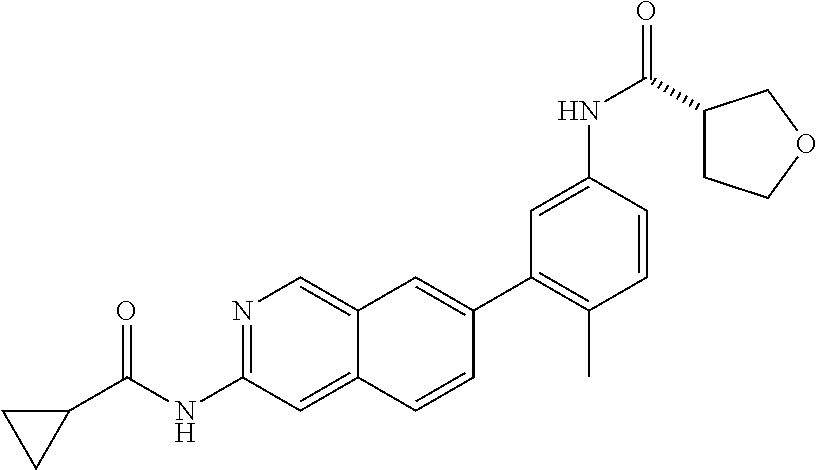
N1=C(NC(C2CC2)=O)C=C2C(=C1)C=C(C1=C(C)C=CC(NC(=O)C3CCOC3)=C1)C=C2
